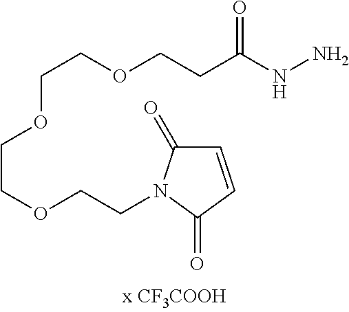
O=C(NN)CCOCCOCCOCCN1C(=O)C=CC1=O
